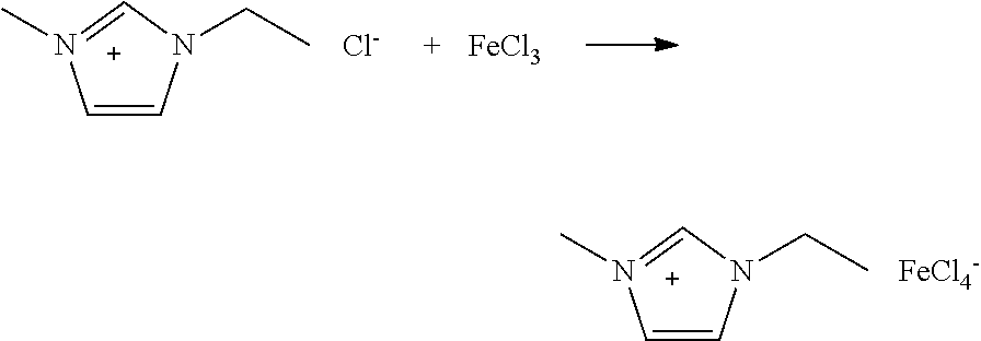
C1=[N+](C)C=CN1CC.[Cl-].[FeCl3].C1=[N+](C)C=CN1CC.[FeCl4-]
